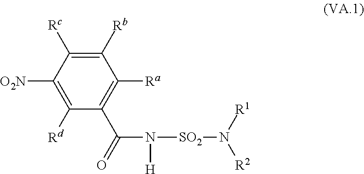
C1([Rb])=C([Rc])C([O2N])=C([Rd])C(C(=O)N([H])[SO2]N([R2])[R1])=C1[Ra]
